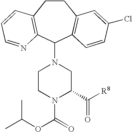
C1CC2=C(C(N3CCN(C(=O)OC(C)C)C(C([R8])=O)C3)C3=C1C=C(Cl)C=C3)N=CC=C2
